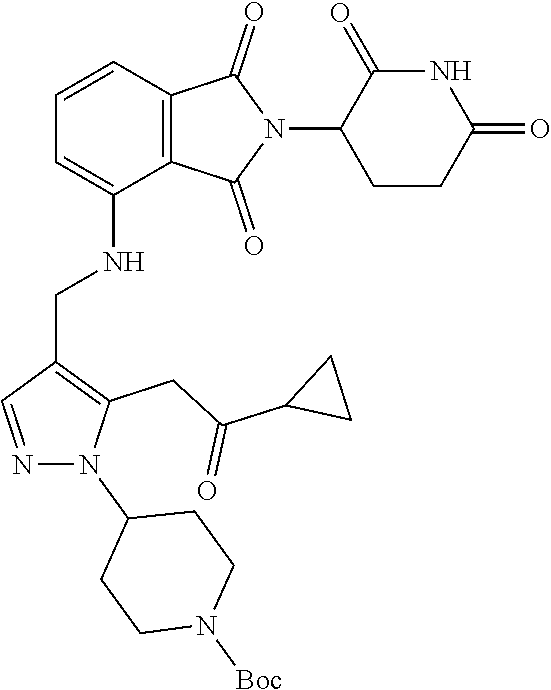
C1CC(=O)NC(=O)C1N1C(=O)C2=C(C1=O)C(NCC1=C(CC(C3CC3)=O)N(C3CCN([Boc])CC3)N=C1)=CC=C2
